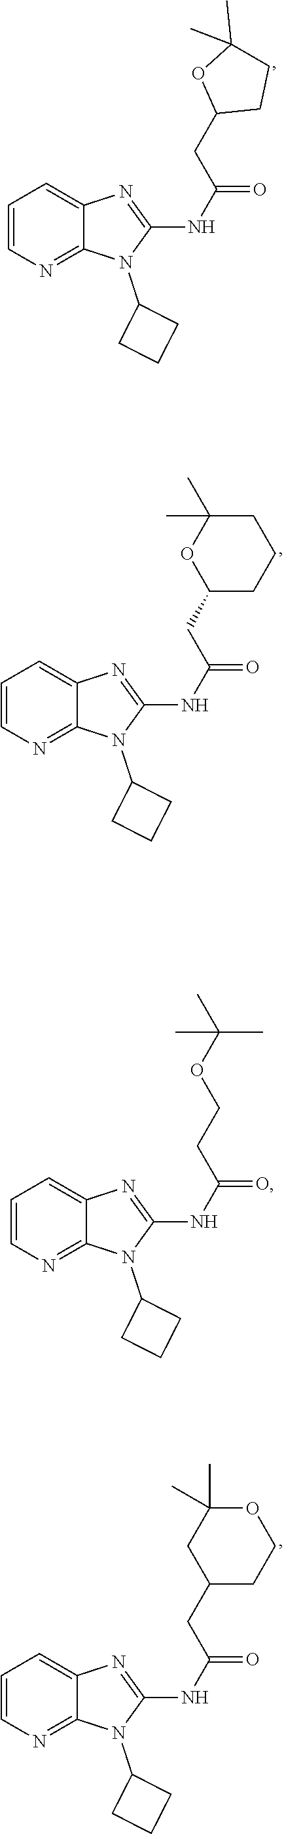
C1(NC(CC2CCC(C)(C)O2)=O)=NC2=CC=CN=C2N1C1CCC1.C1(NC(=O)CC2OC(C)(C)CCC2)=NC2=CC=CN=C2N1C1CCC1.C1(NC(CCOC(C)(C)C)=O)=NC2=CC=CN=C2N1C1CCC1.C1(NC(=O)CC2CC(C)(C)OCC2)=NC2=CC=CN=C2N1C1CCC1
